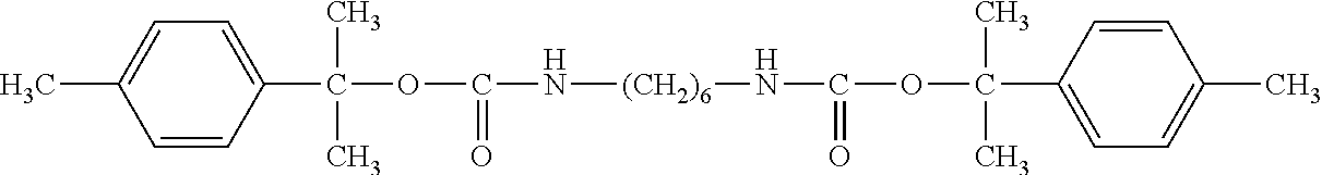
C1(C(OC(=O)N[(CH2)6]NC(=O)OC(C2=CC=C(C)C=C2)(C)C)(C)C)=CC=C(C)C=C1
